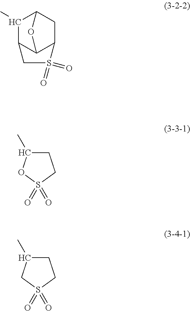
C1(C)C2C3C(CC1O3)S(=O)(=O)C2.C1C(C)OS(=O)(=O)C1.C1C(C)CS(=O)(=O)C1
